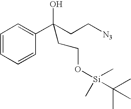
C1=CC=CC(C(CC[N3])(O)CCO[Si](C)(C(C)(C)C)C)=C1
